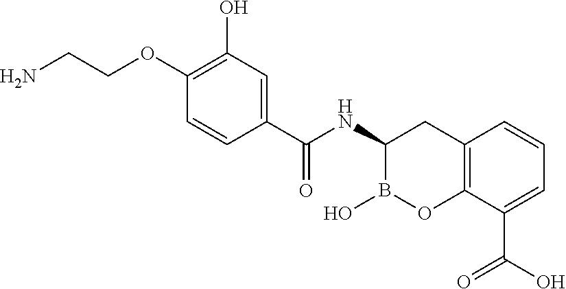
C1(C(NC2CC3=C(OB2O)C(C(O)=O)=CC=C3)=O)=CC(O)=C(OCCN)C=C1
